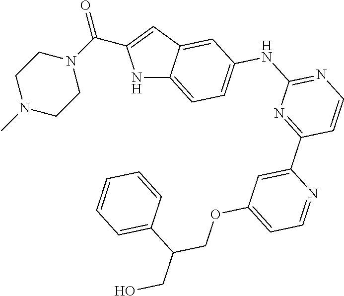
N1C2=CC=C(NC3=NC=CC(C4=CC(OCC(CO)C5=CC=CC=C5)=CC=N4)=N3)C=C2C=C1C(=O)N1CCN(C)CC1
